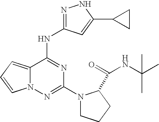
CC(NC(=O)C1N(C2=NN3C(=CC=C3)C(NC3=NNC(C4CC4)=C3)=N2)CCC1)(C)C
